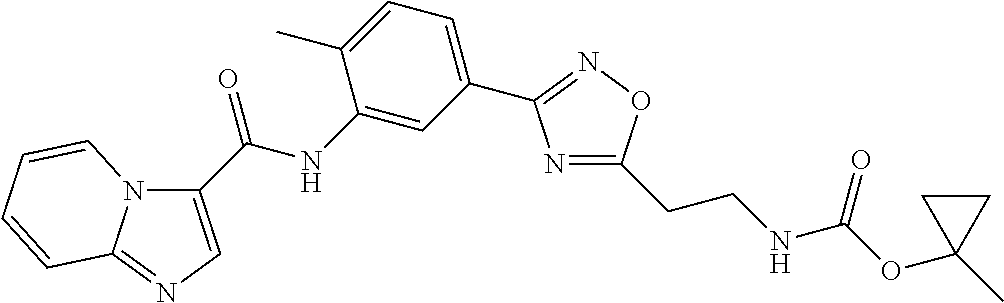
C1(NC(=O)C2=CN=C3N2C=CC=C3)=CC(C2=NOC(CCNC(OC3(C)CC3)=O)=N2)=CC=C1C
